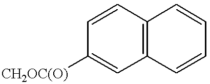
[CH2OC(O)]C1=CC2=C(C=C1)C=CC=C2
